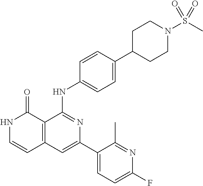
C1=CC(NC2=NC(C3=CC=C(F)N=C3C)=CC3=C2C(=O)NC=C3)=CC=C1C1CCN(S(C)(=O)=O)CC1
